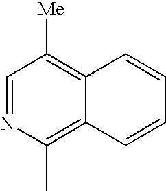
C1=NC(C)=C2C(=C1[Me])C=CC=C2
